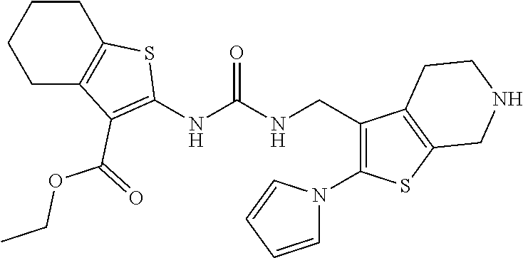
C1CC2=C(CC1)C(C(=O)OCC)=C(NC(NCC1=C(N3C=CC=C3)SC3=C1CCNC3)=O)S2
